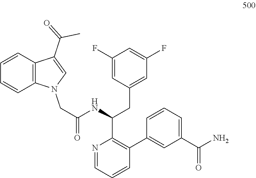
N1=CC=CC(C2=CC(C(N)=O)=CC=C2)=C1C(CC1=CC(F)=CC(F)=C1)NC(=O)CN1C2=C(C=CC=C2)C(C(=O)C)=C1
